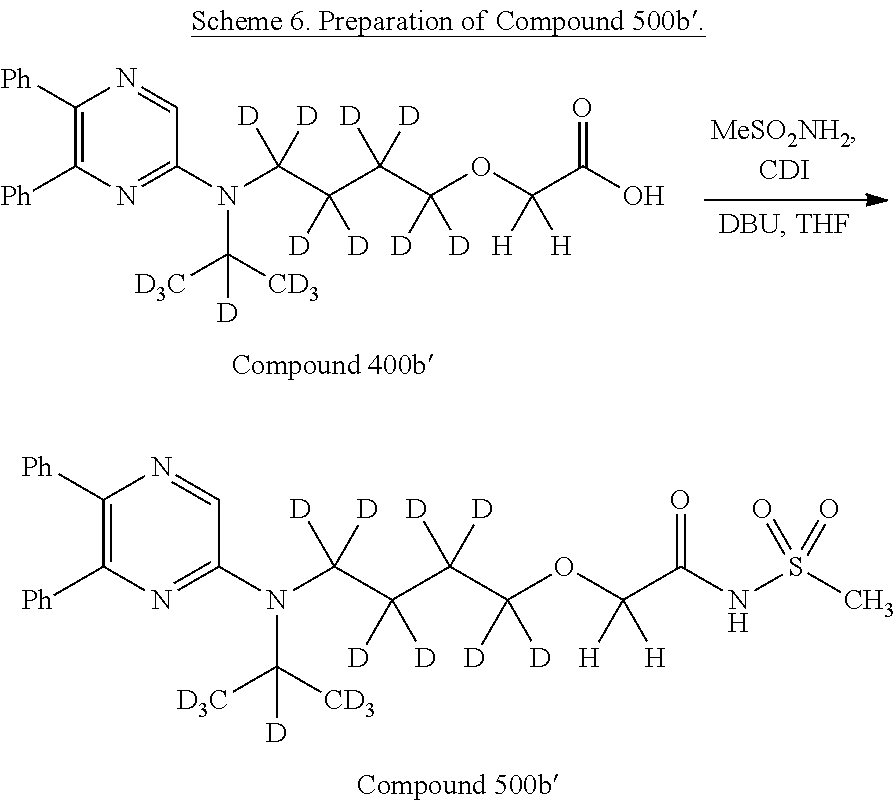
C1(N(C(C([D])(C([D])(C([D])(OC(C(O)=O)([H])[H])[D])[D])[D])([D])[D])C([D3C])([CD3])[D])=NC([Ph])=C([Ph])N=C1.C1(N(C(C([D])(C([D])(C([D])(OC(C(NS(C)(=O)=O)=O)([H])[H])[D])[D])[D])([D])[D])C([D3C])([CD3])[D])=NC([Ph])=C([Ph])N=C1
